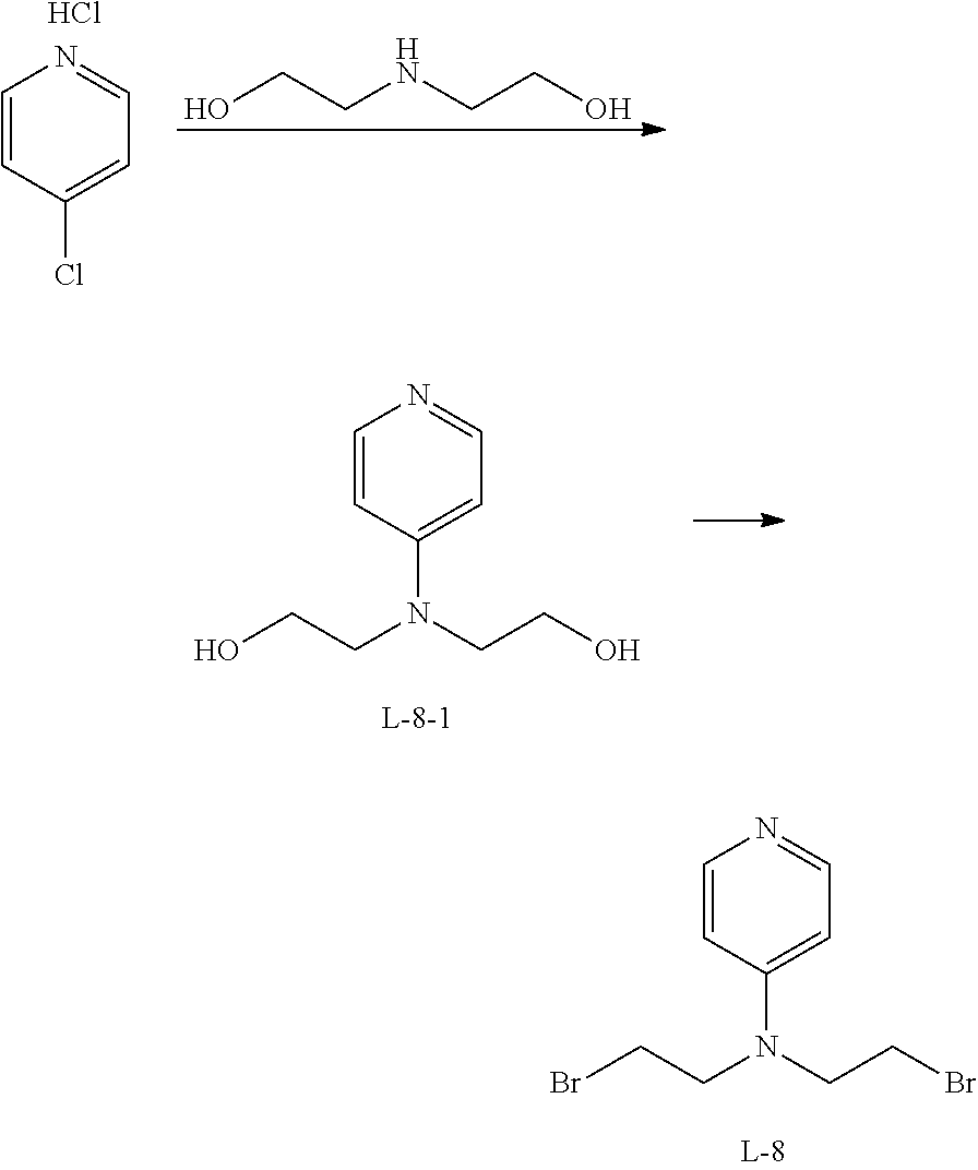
C1=CC(Cl)=CC=N1.OCCNCCO.Cl.OCCN(CCO)C1=CC=NC=C1.BrCCN(CCBr)C1=CC=NC=C1
